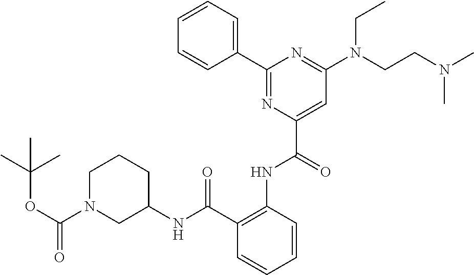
C1=CC=CC(C2=NC(C(=O)NC3=C(C(NC4CCCN(C(OC(C)(C)C)=O)C4)=O)C=CC=C3)=CC(N(CCN(C)C)CC)=N2)=C1
